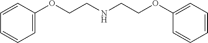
C1=CC(OCCNCCOC2=CC=CC=C2)=CC=C1
